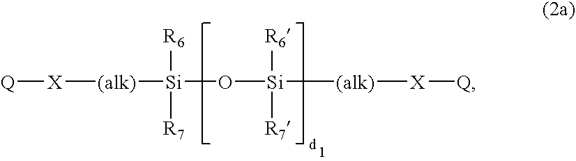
[Q][X][(alk)][Si](O[Si]([(alk)][X][Q])([R6])[R7])([R6])[R7]
